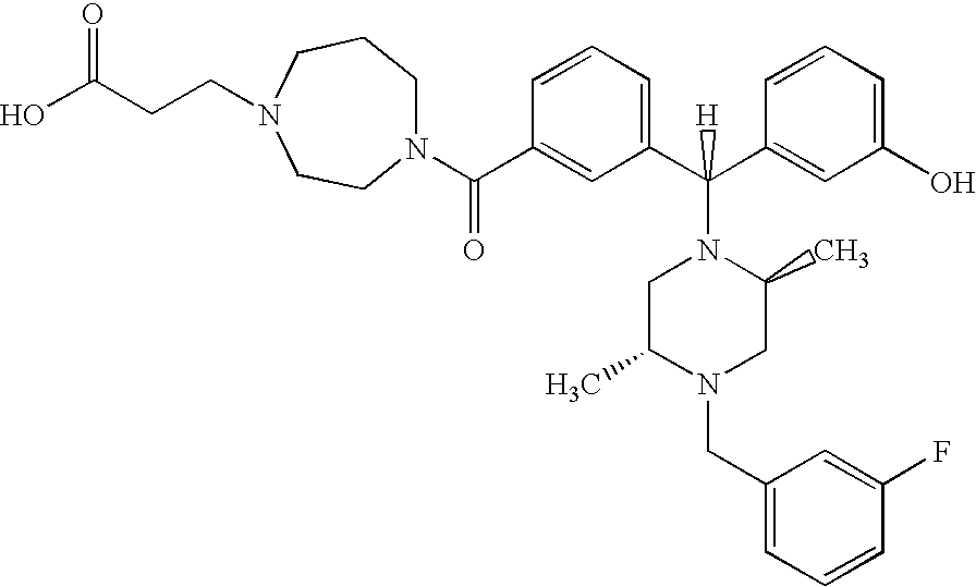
N1(C(C2=CC(C(C3=CC(O)=CC=C3)(N3CC(C)N(CC4=CC=CC(F)=C4)CC3C)[H])=CC=C2)=O)CCCN(CCC(O)=O)CC1
